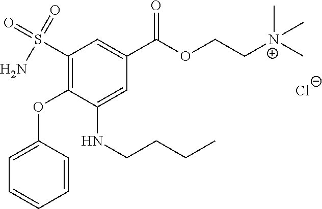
C1=C(OC2=C(S(N)(=O)=O)C=C(C(=O)OCC[N+](C)(C)C)C=C2NCCCC)C=CC=C1.[Cl-]
